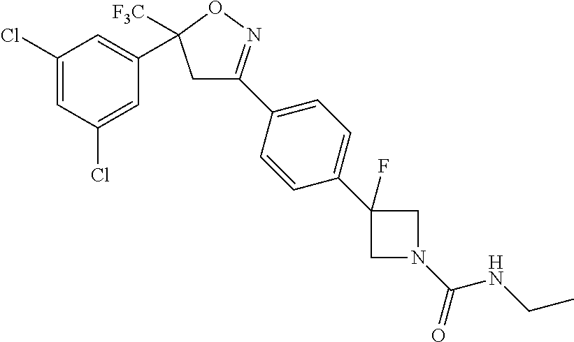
C1(C2([F3C])CC(C3=CC=C(C4(F)CN(C(=O)NCC)C4)C=C3)=NO2)=CC(Cl)=CC(Cl)=C1
